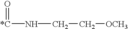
O=[*C]NCC[OCH3]
